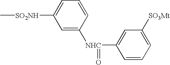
C[SO2NH]C1=CC=CC([NHC](=O)C2=CC([SO3Mt])=CC=C2)=C1
